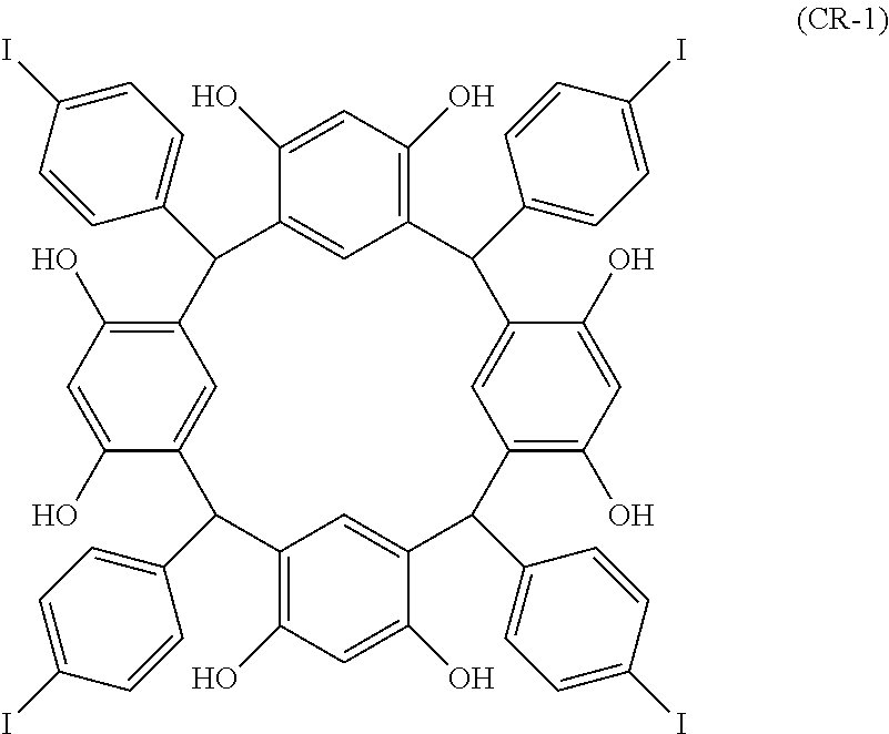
C12=C(O)C=C(O)C(=C1)C(C1=CC=C(I)C=C1)C1=C(O)C=C(O)C(=C1)C(C1=CC=C(I)C=C1)C1=C(O)C=C(O)C(=C1)C(C1=CC=C(I)C=C1)C1=C(O)C=C(O)C(=C1)C2C1=CC=C(I)C=C1
